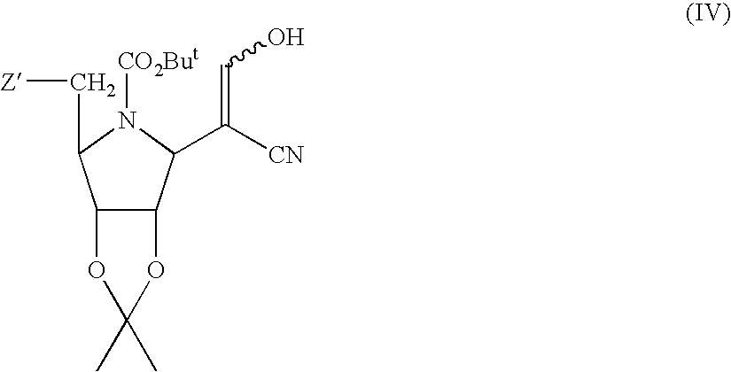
C12C(C(C([CN])=CO)N([CO2But])C1C[Z])OC(C)(C)O2
